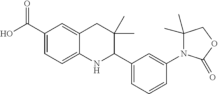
N1(C2=CC(C3NC4=CC=C(C(O)=O)C=C4CC3(C)C)=CC=C2)C(C)(C)COC1=O
